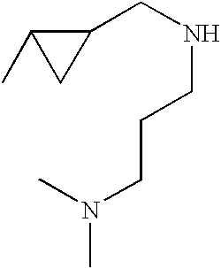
N(CC1C(C)C1)CCCN(C)C
